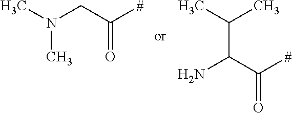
CN(CC([#])=O)C.CC(C)C(C([#])=O)N
